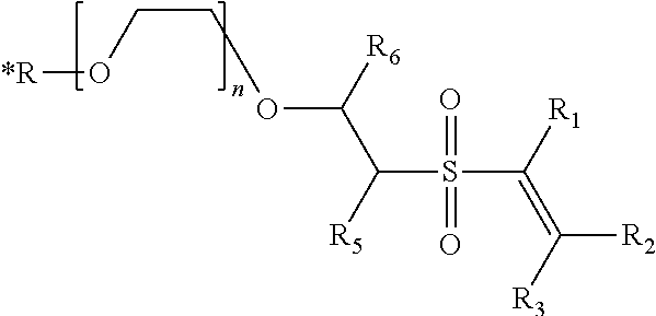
[*R]OCCOC([R6])C(S(C(=C([R2])[R3])[R1])(=O)=O)[R5]
